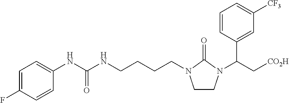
C(CCN1CCN(C(C2=CC([CF3])=CC=C2)C[CO2H])C1=O)CNC(=O)NC1=CC=C(F)C=C1
